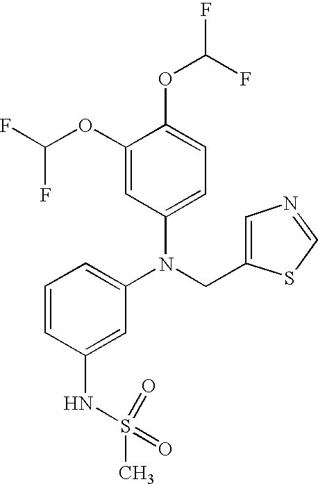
N(CC1=CN=CS1)(C1=CC=CC(NS(=O)(C)=O)=C1)C1=CC=C(OC(F)F)C(OC(F)F)=C1
